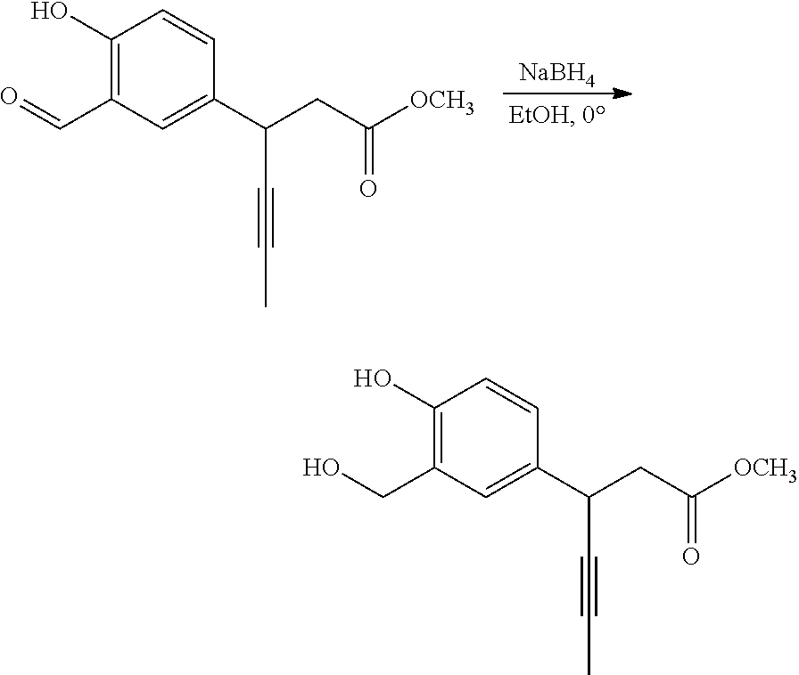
[NaBH4].C1(O)=C(C=O)C=C(C(CC([OCH3])=O)C#CC)C=C1.C1(O)=C(CO)C=C(C(CC([OCH3])=O)C#CC)C=C1
